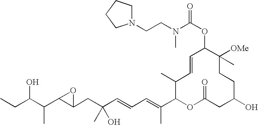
CCC(C(C1C(CC(C=CC=C(C2OC(=O)CC(O)CCC([OMe])(C)C(OC(=O)N(CCN3CCCC3)C)C=CC2C)C)(O)C)O1)C)O
